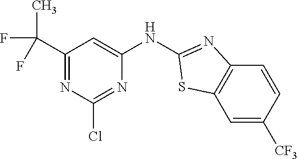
CC(C1=NC(Cl)=NC(NC2=NC3=C(C=C([CF3])C=C3)S2)=C1)(F)F
